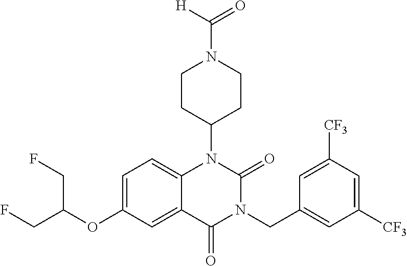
C12=CC=C(OC(CF)CF)C=C1C(=O)N(CC1=CC([CF3])=CC([CF3])=C1)C(=O)N2C1CCN(C(=O)[H])CC1
